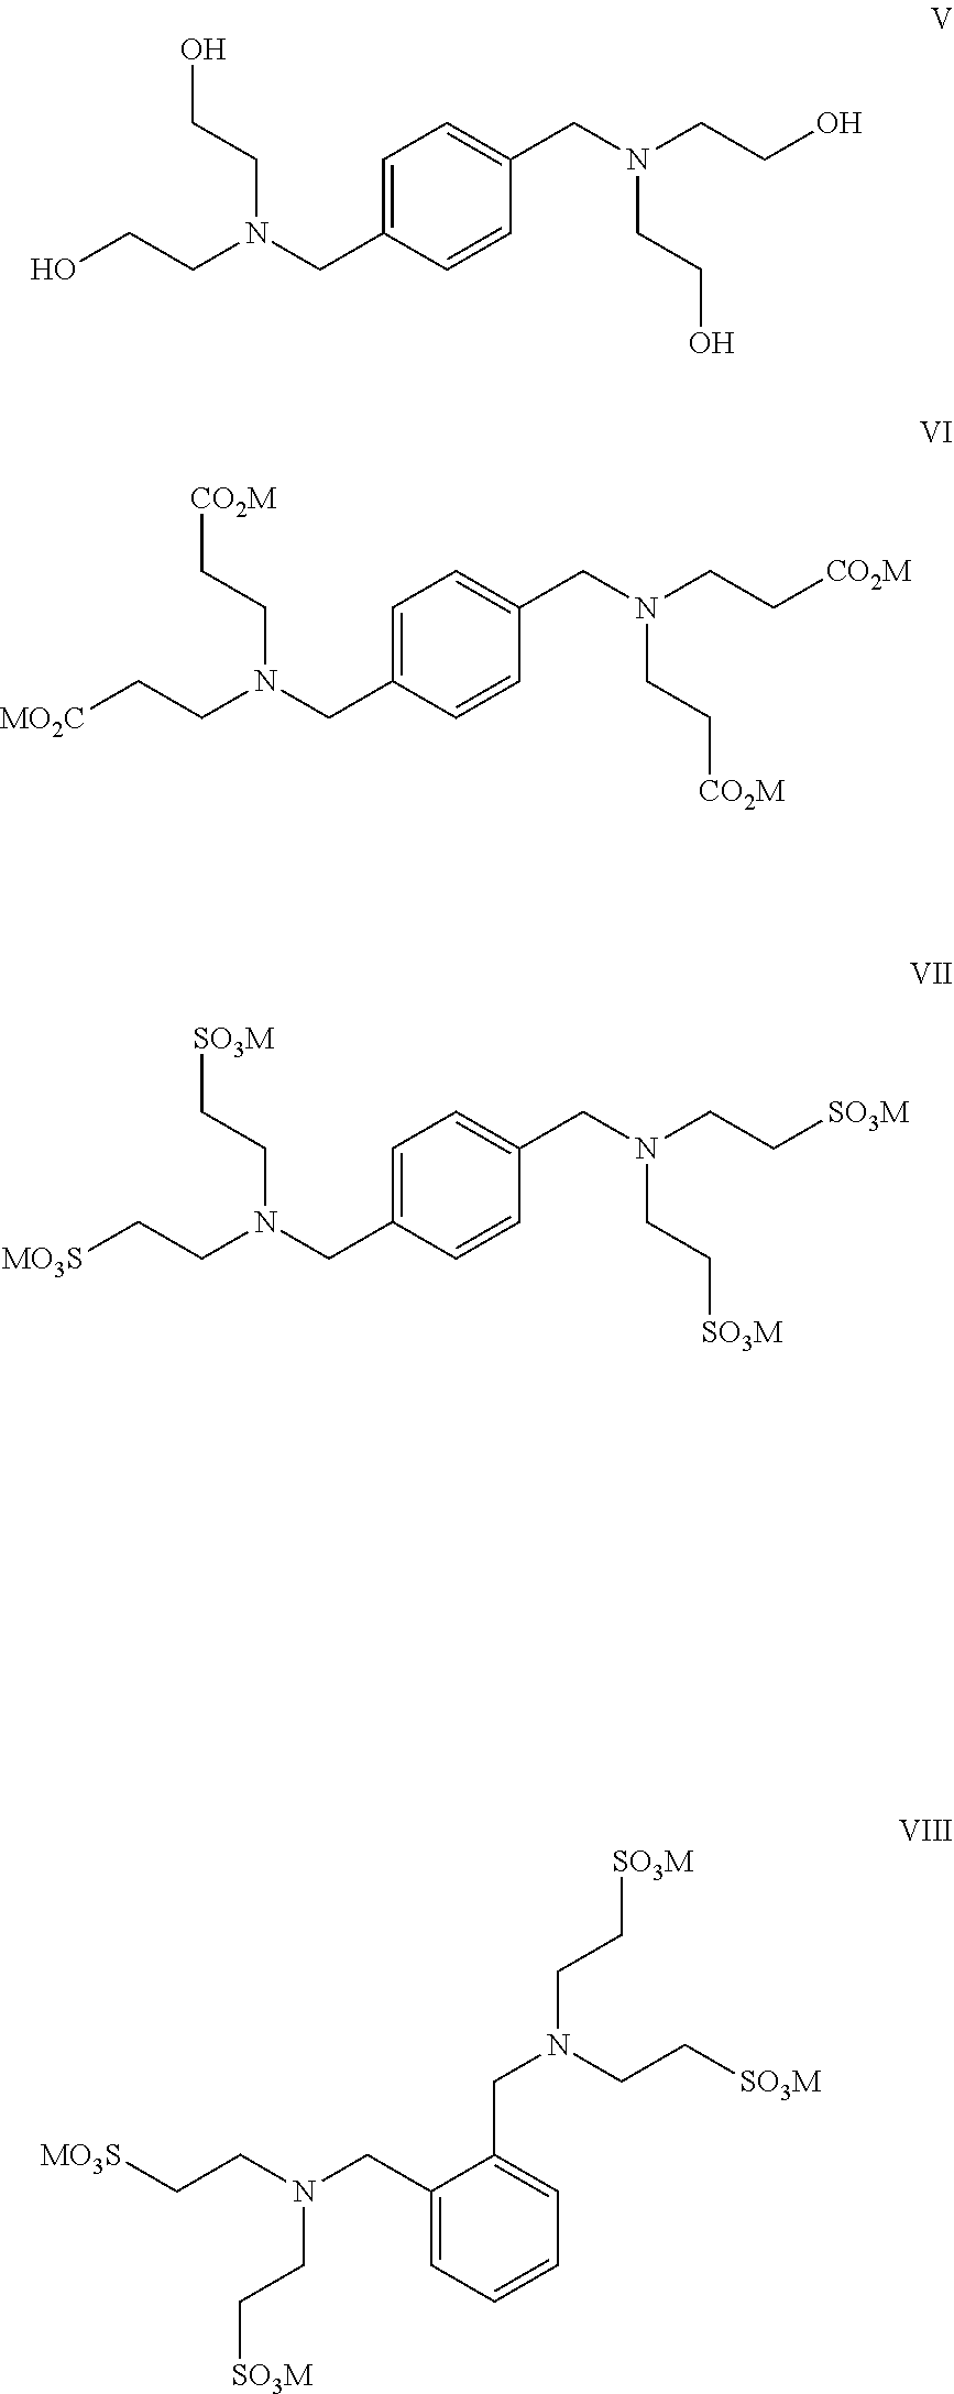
C1=C(CN(CCO)CCO)C=CC(CN(CCO)CCO)=C1.C1=C(CN(CC[CO2M])CC[MO2C])C=CC(CN(CC[CO2M])CC[CO2M])=C1.C1=C(CN(CC[SO3M])CC[MO3S])C=CC(CN(CC[SO3M])CC[SO3M])=C1.C1(CN(CC[MO3S])CC[SO3M])=CC=CC=C1CN(CC[SO3M])CC[SO3M]
